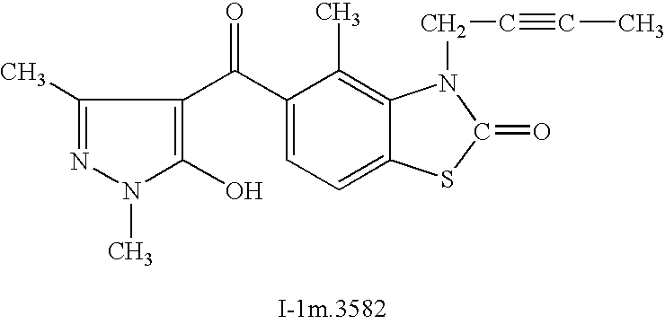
N1(C)C(O)=C(C(C2=CC=C3C(=C2C)N(CC#CC)C(=O)S3)=O)C(C)=N1
